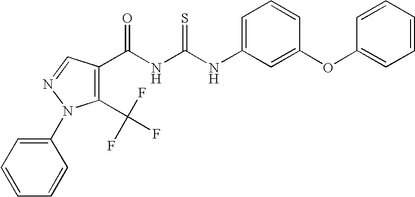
C(NC(NC1=CC=CC(OC2=CC=CC=C2)=C1)=S)(=O)C1=C(C(F)(F)F)N(C2=CC=CC=C2)N=C1
